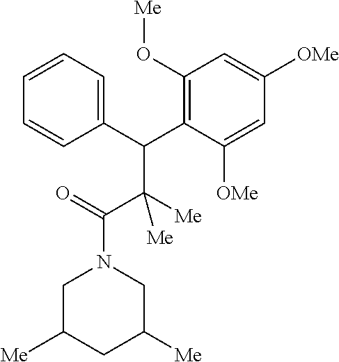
C1C([Me])CC([Me])CN1C(=O)C([Me])([Me])C(C1=C(O[Me])C=C([OMe])C=C1[OMe])C1=CC=CC=C1
